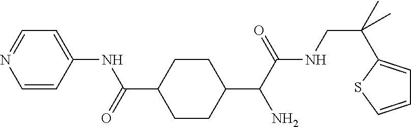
C1=CC(NC(=O)C2CCC(C(C(NCC(C)(C)C3=CC=CS3)=O)N)CC2)=CC=N1
